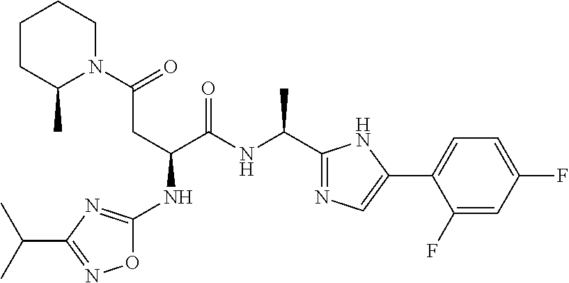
C(C(C(NC(C)C1=NC=C(C2=CC=C(F)C=C2F)N1)=O)NC1=NC(C(C)C)=NO1)C(N1CCCCC1C)=O
